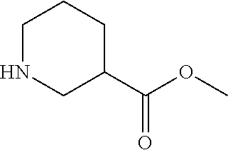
N1CC(C(OC)=O)CCC1
